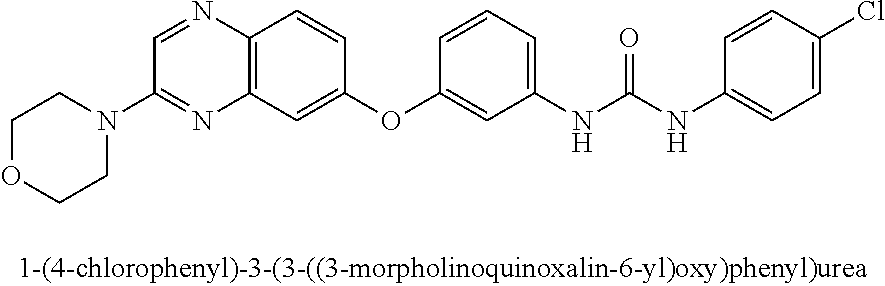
C1=NC2=C(N=C1N1CCOCC1)C=C(OC1=CC(NC(NC3=CC=C(Cl)C=C3)=O)=CC=C1)C=C2
